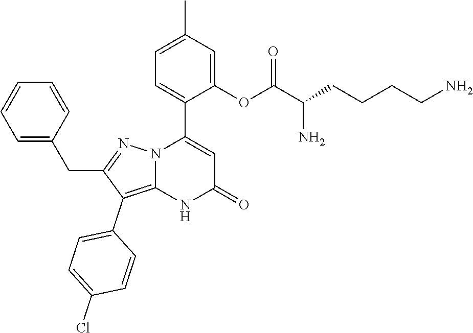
C1(OC(C(CCCCN)N)=O)=CC(C)=CC=C1C1=CC(=O)NC2=C(C3=CC=C(Cl)C=C3)C(CC3=CC=CC=C3)=NN12
